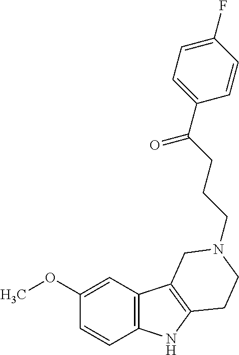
C1(OC)=CC2=C(C=C1)NC1=C2CN(CCCC(C2=CC=C(F)C=C2)=O)CC1
